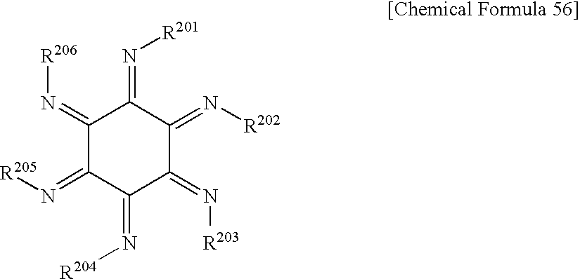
C1(=N[R206])C(=N[R205])C(=N[R204])C(=N[R203])C(=N[R202])C1=N[R201]
